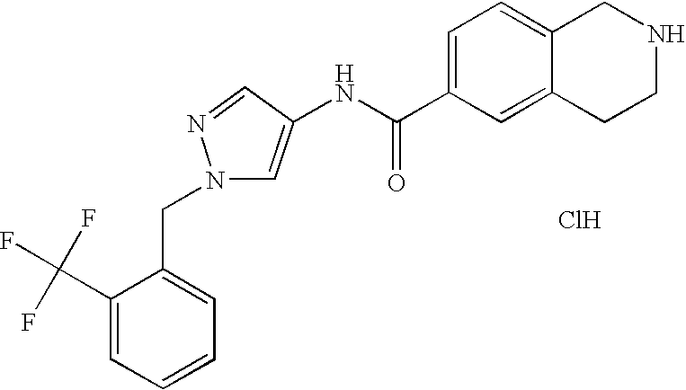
C1(C(F)(F)F)=CC=CC=C1CN1C=C(NC(C2=CC=C3C(=C2)CCNC3)=O)C=N1.Cl
